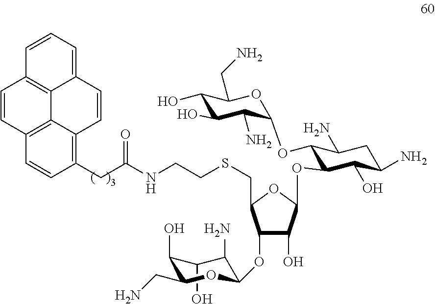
C1(O)C(O)C(CN)OC(OC2C(O)C(OC3C(OC4C(N)C(O)C(O)C(CN)O4)C(N)CC(N)C3O)OC2CSCCNC(CC2=C3C4=C(C=C2)C=CC2=C4C(=CC=C2)C=C3)=O)C1N
